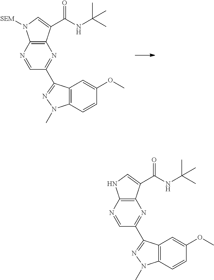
N1=CC(C2=NN(C)C3=C2C=C(OC)C=C3)=NC2=C1N([SEM])C=C2C(NC(C)(C)C)=O.N1=CC(C2=NN(C)C3=C2C=C(OC)C=C3)=NC2=C1NC=C2C(NC(C)(C)C)=O
